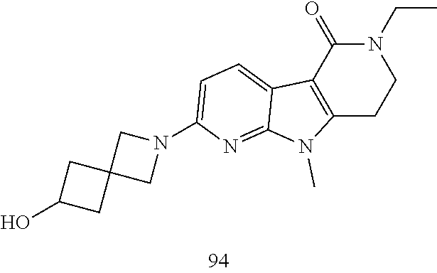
C1(O)CC2(C1)CN(C1=CC=C3C4=C(CCN(CC)C4=O)N(C)C3=N1)C2
